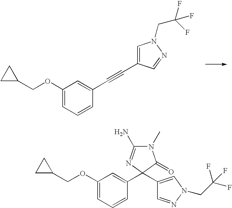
O(CC1CC1)C1=CC=CC(C#CC2=CN(CC(F)(F)F)N=C2)=C1.O(CC1CC1)C1=CC=CC(C2(C3=CN(CC(F)(F)F)N=C3)C(=O)N(C)C(N)=N2)=C1
